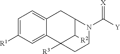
C12=CC=C([R1])C=C1C1([R3])C([R2])C(C2)N(C([Y])=[X])CC1
